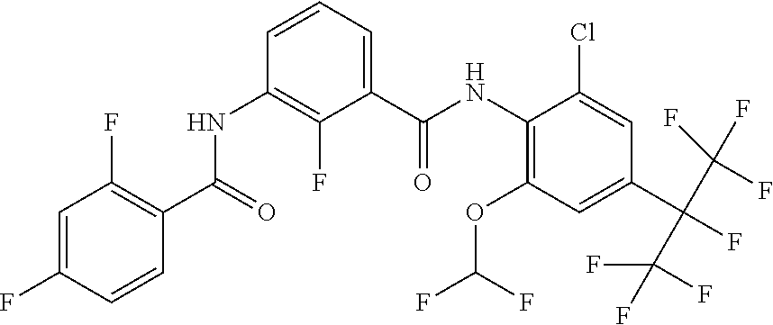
C1(OC(F)F)=C(NC(C2=CC=CC(NC(C3=C(F)C=C(F)C=C3)=O)=C2F)=O)C(Cl)=CC(C(F)(C(F)(F)F)C(F)(F)F)=C1
